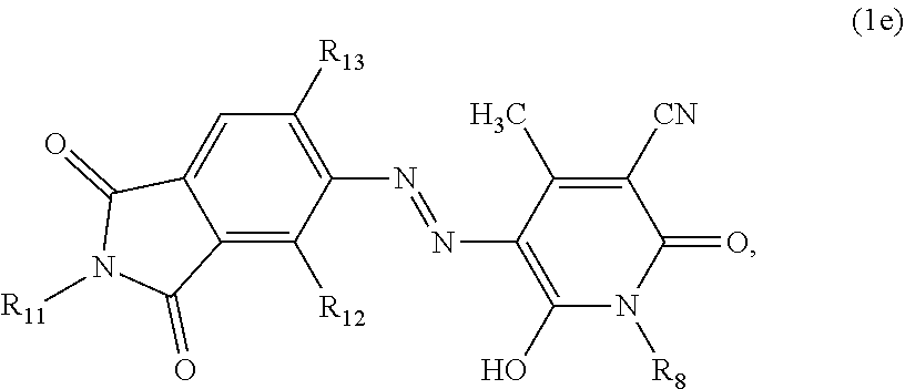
C12=CC([R13])=C(N=NC3=C(O)N([R8])C(=O)C([CN])=C3C)C([R12])=C1C(=O)N([R11])C2=O
